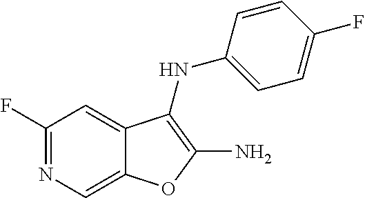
C1=C(F)C=CC(NC2=C(N)OC3=CN=C(F)C=C32)=C1
